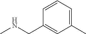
C1=C(CNC)C=CC=C1C
